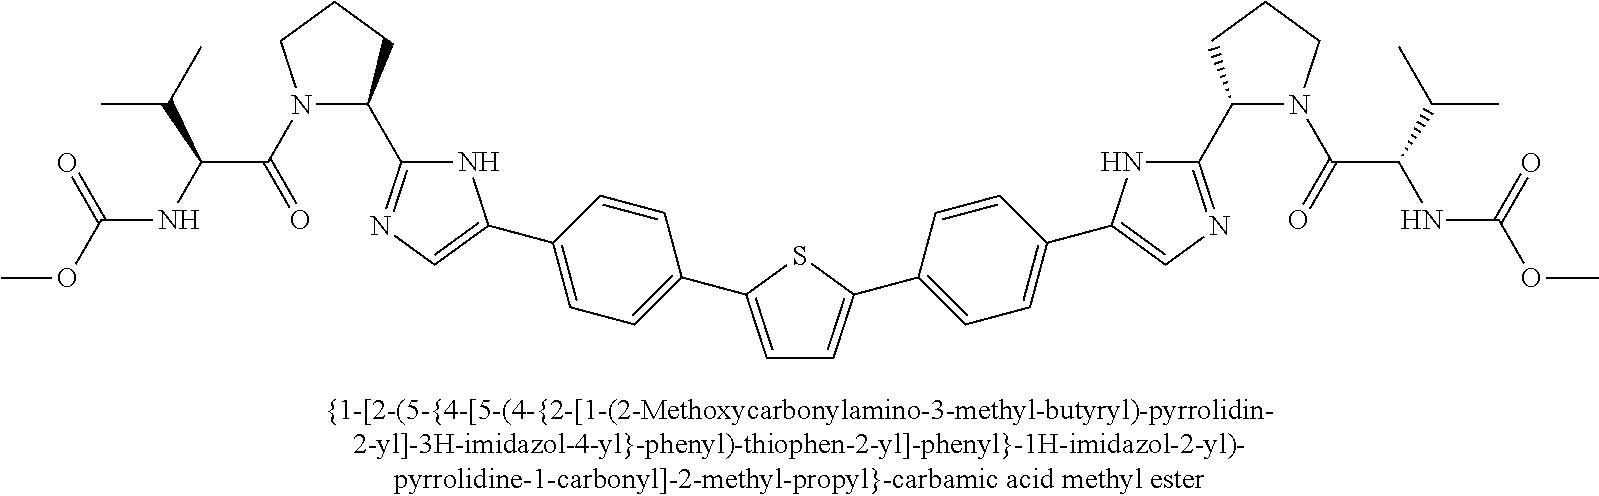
C1=C(C2=CC=C(C3=CN=C(C4N(C(=O)C(C(C)C)NC(OC)=O)CCC4)N3)C=C2)SC(C2=CC=C(C3=CN=C(C4N(C(=O)C(C(C)C)NC(=O)OC)CCC4)N3)C=C2)=C1
